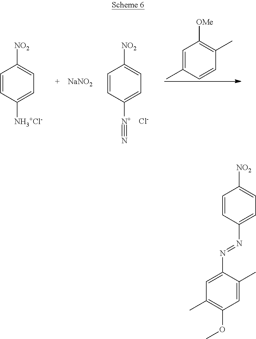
C1=CC([NH3+Cl-])=CC=C1[NO2].[NaNO2].C1=CC([N+]#N)=CC=C1[NO2].[Cl-].C1=C(C)C=CC(C)=C1[OMe].C1=CC(N=NC2=CC(C)=C(OC)C=C2C)=CC=C1[NO2]
